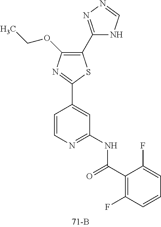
C1(C2=NN=CN2)=C(OCC)N=C(C2=CC(NC(C3=C(F)C=CC=C3F)=O)=NC=C2)S1
